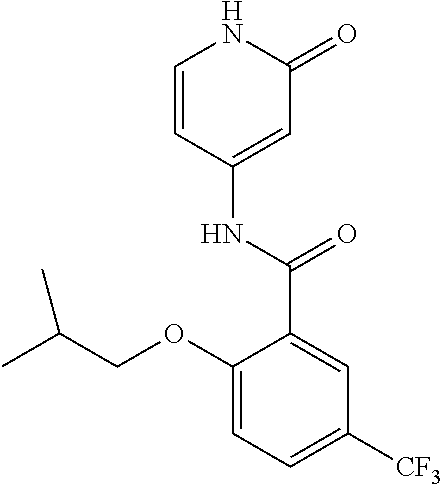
C1=CC(NC(=O)C2=CC([CF3])=CC=C2OCC(C)C)=CC(=O)N1
